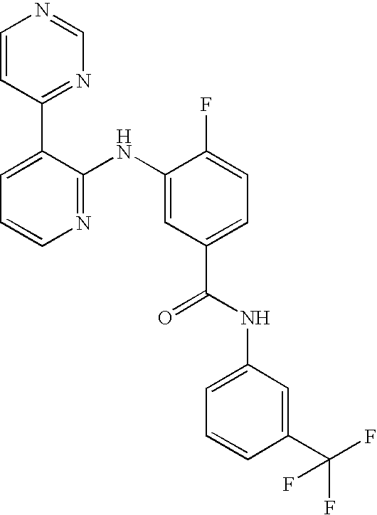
C1=CC(C2=CC=CN=C2NC2=CC(C(NC3=CC=CC(C(F)(F)F)=C3)=O)=CC=C2F)=NC=N1
